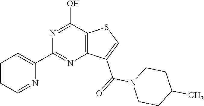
C1=CC=NC(C2=NC3=C(C(O)=N2)SC=C3C(=O)N2CCC(C)CC2)=C1
